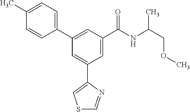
S1C=NC(C2=CC(C3=CC=C(C)C=C3)=CC(C(NC(COC)C)=O)=C2)=C1
